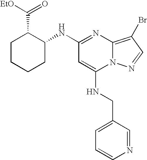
C1(NC2C(C([EtO])=O)CCCC2)=NC2=C(Br)C=NN2C(NCC2=CC=CN=C2)=C1
